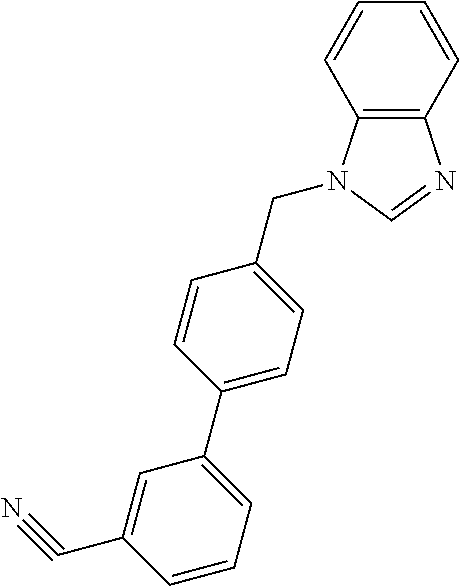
C1=CC2=C(C=C1)N(CC1=CC=C(C3=CC=CC(C#N)=C3)C=C1)C=N2
